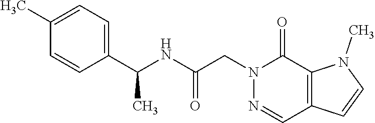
C1(C)=CC=C(C(NC(CN2N=CC3=C(C2=O)N(C)C=C3)=O)C)C=C1
